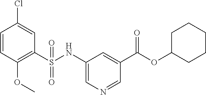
C1=CC(OC)=C(S(NC2=CN=CC(C(OC3CCCCC3)=O)=C2)(=O)=O)C=C1Cl
